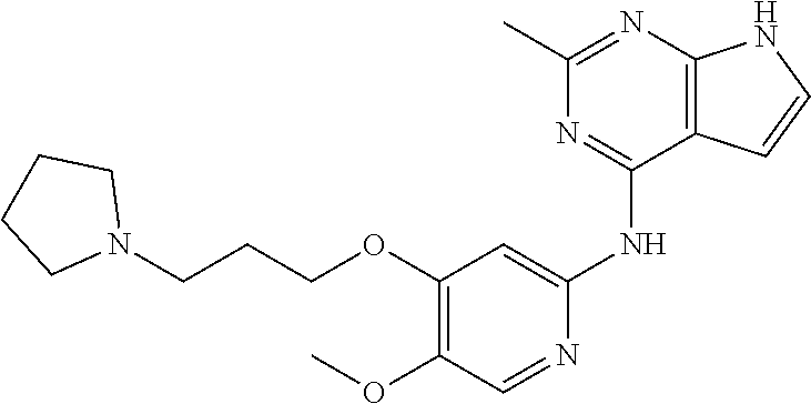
N(C1=CC(OCCCN2CCCC2)=C(OC)C=N1)C1=NC(C)=NC2=C1C=CN2
